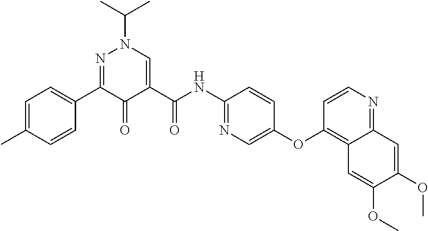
N1=C(C2=CC=C(C)C=C2)C(=O)C(C(NC2=NC=C(OC3=C4C(=NC=C3)C=C(OC)C(OC)=C4)C=C2)=O)=CN1C(C)C
